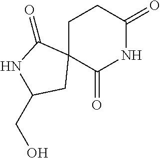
C12(C(=O)NC(=O)CC1)C(=O)NC(CO)C2
